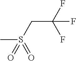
C(C(F)(F)F)S(=O)(C)=O
